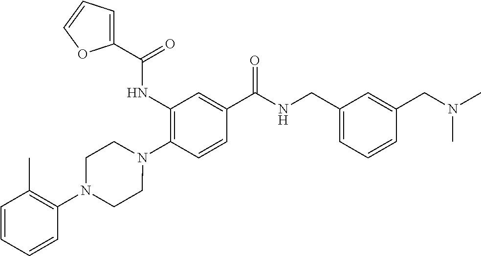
C1(NC(=O)C2=CC=CO2)=C(N2CCN(C3=C(C)C=CC=C3)CC2)C=CC(C(NCC2=CC=CC(CN(C)C)=C2)=O)=C1
